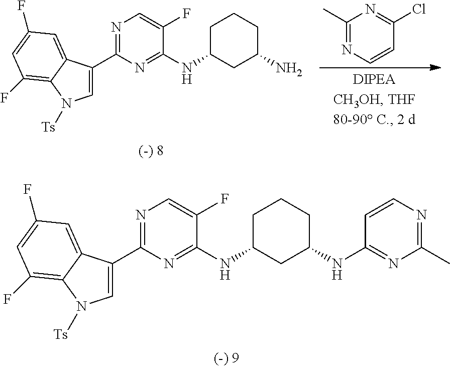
C1(NC2=NC(C3=CN([Ts])C4=C(F)C=C(F)C=C34)=NC=C2F)CCCC(NC2=NC(C)=NC=C2)C1.C1(NC2=NC(C3=CN([Ts])C4=C(F)C=C(F)C=C34)=NC=C2F)CCCC(N)C1.C1(C)=NC=CC(Cl)=N1
